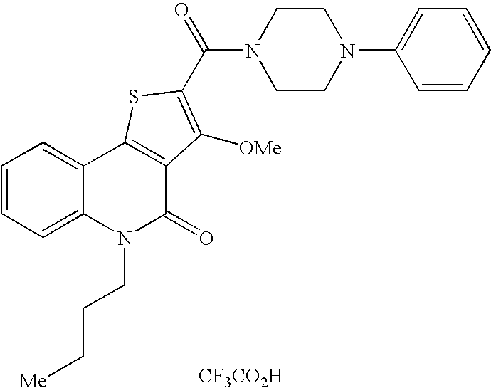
N1(C(=O)C2=C([OMe])C3=C(C4=CC=CC=C4N(CCC[Me])C3=O)S2)CCN(C2=CC=CC=C2)CC1.[CF3CO2H]
